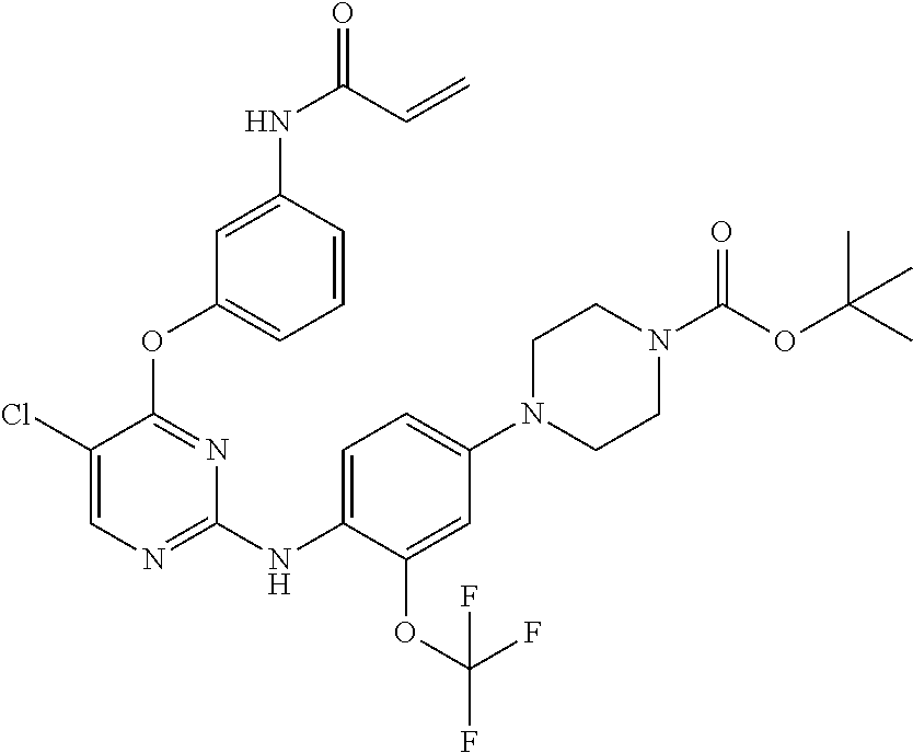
C1(NC(=O)C=C)=CC(OC2=NC(NC3=CC=C(N4CCN(C(=O)OC(C)(C)C)CC4)C=C3OC(F)(F)F)=NC=C2Cl)=CC=C1
